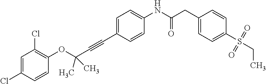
C(C1=CC=C(NC(CC2=CC=C(S(CC)(=O)=O)C=C2)=O)C=C1)#CC(OC1=C(Cl)C=C(Cl)C=C1)(C)C
